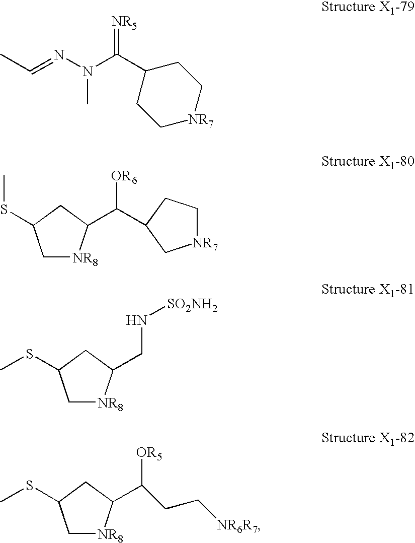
CC=NN(C(C1CC[NR7]CC1)=[NR5])C.C1[NR8]C(C([OR6])C2CC[NR7]C2)CC1SC.C1[NR8]C(CN[SO2NH2])CC1SC.C1[NR8]C(C([OR5])CC[NR6R7])CC1SC
